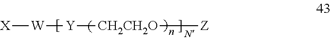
[X][W][Y][CH2CH2O][Z]
